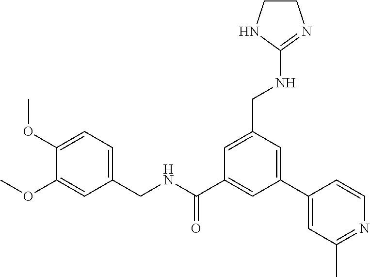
C1(CNC(C2=CC(C3=CC(C)=NC=C3)=CC(CNC3=NCCN3)=C2)=O)=CC=C(OC)C(OC)=C1
